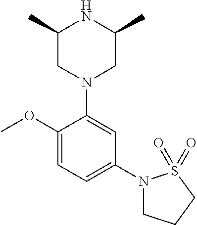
C1(OC)=CC=C(N2CCCS2(=O)=O)C=C1N1CC(C)NC(C)C1
